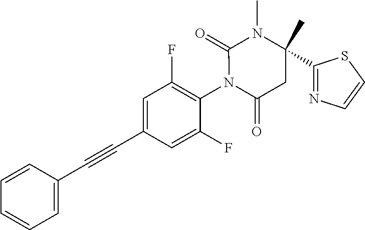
C1=CC(C#CC2=CC(F)=C(N3C(=O)CC(C4=NC=CS4)(C)N(C)C3=O)C(F)=C2)=CC=C1
